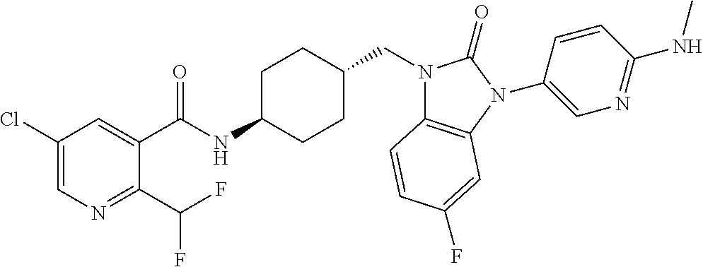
C1(Cl)=CN=C(C(F)F)C(C(NC2CCC(CN3C4=C(N(C5=CN=C(NC)C=C5)C3=O)C=C(F)C=C4)CC2)=O)=C1
